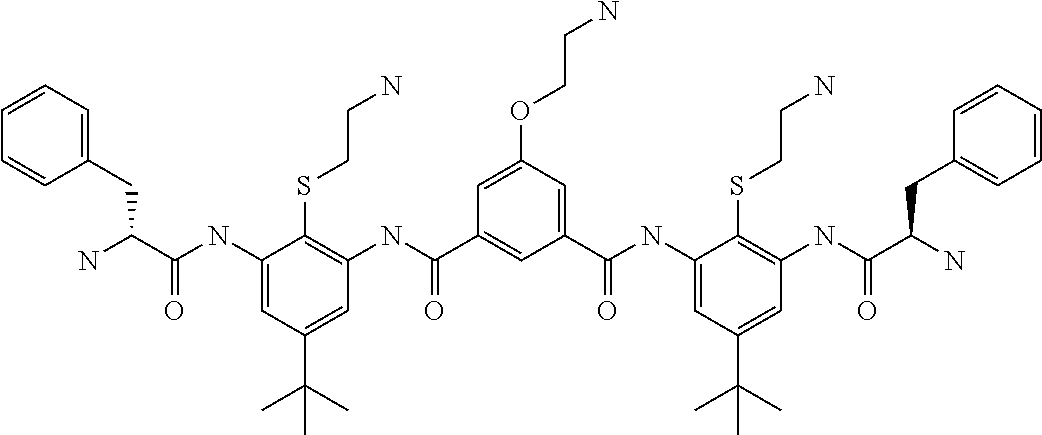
C1=C(OCCN)C=C(C(NC2=CC(C(C)(C)C)=CC(NC(C(N)CC3=CC=CC=C3)=O)=C2SCCN)=O)C=C1C(NC1=C(SCCN)C(NC(C(N)CC2=CC=CC=C2)=O)=CC(C(C)(C)C)=C1)=O
